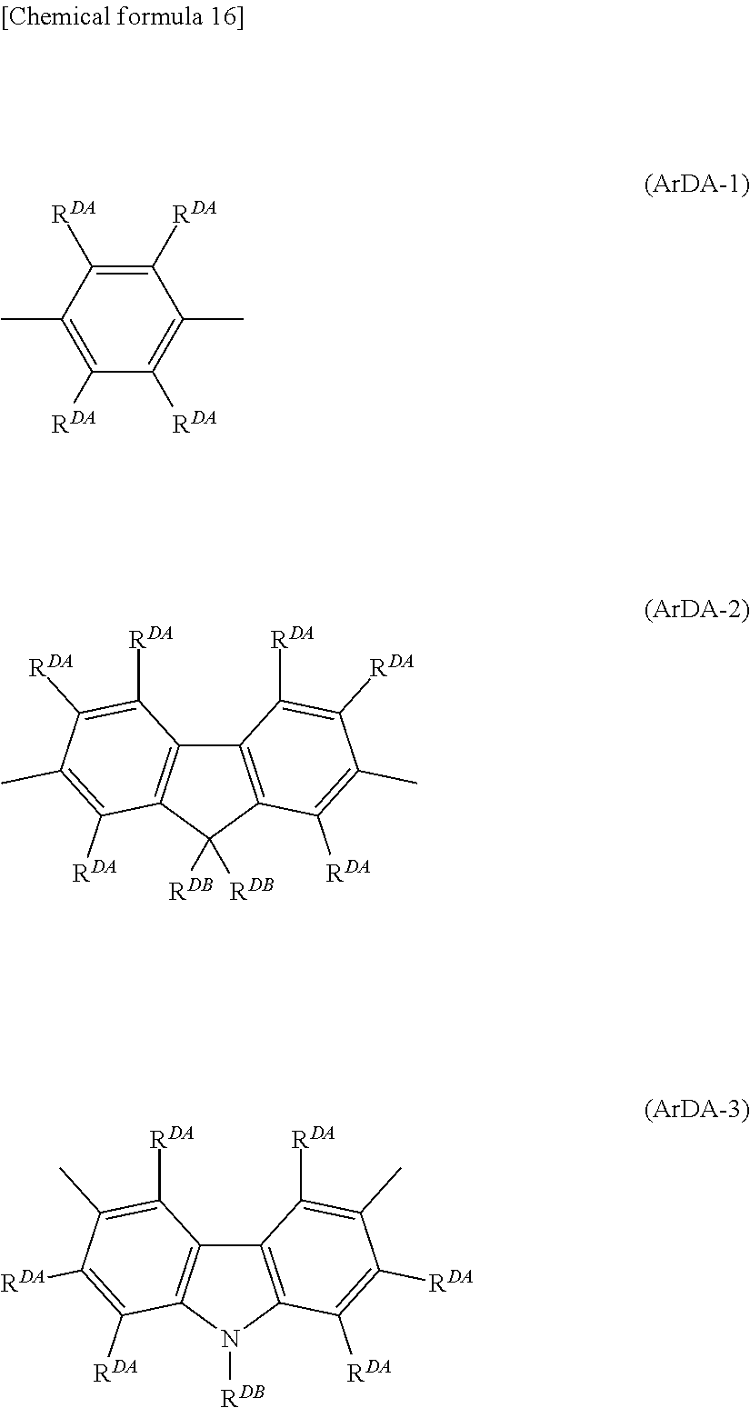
C1([RDA])=C([RDA])C(C)=C([RDA])C([RDA])=C1C.C12=C(N([RDB])C3=C1C([RDA])=C(C)C([RDA])=C3[RDA])C([RDA])=C([RDA])C(C)=C2[RDA].C12=C(C([RDB])([RDB])C3=C1C([RDA])=C([RDA])C(C)=C3[RDA])C([RDA])=C(C)C([RDA])=C2[RDA]
